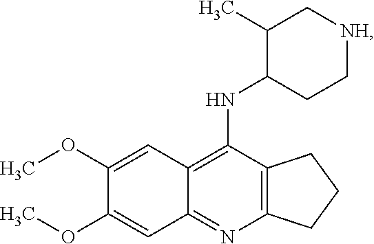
C12=C(N=C3C(=C1NC1CC[NH]CC1C)C=C(OC)C(OC)=C3)CCC2
